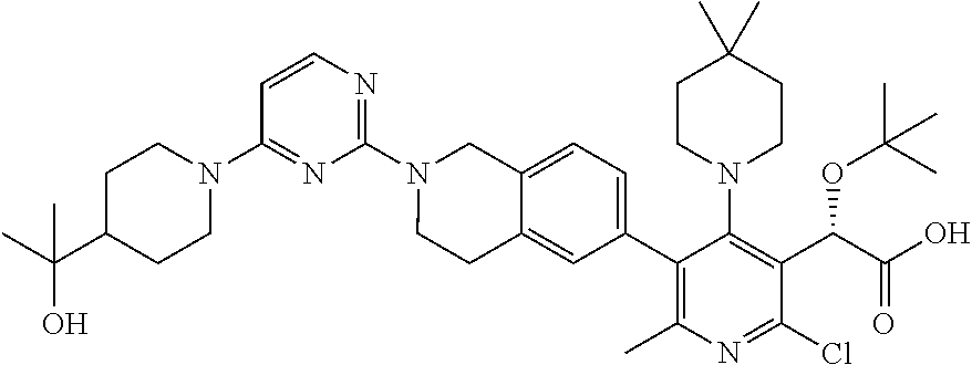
C1(N2CC3=CC=C(C4=C(C)N=C(Cl)C(C(C(O)=O)OC(C)(C)C)=C4N4CCC(C)(C)CC4)C=C3CC2)=NC=CC(N2CCC(C(C)(C)O)CC2)=N1
